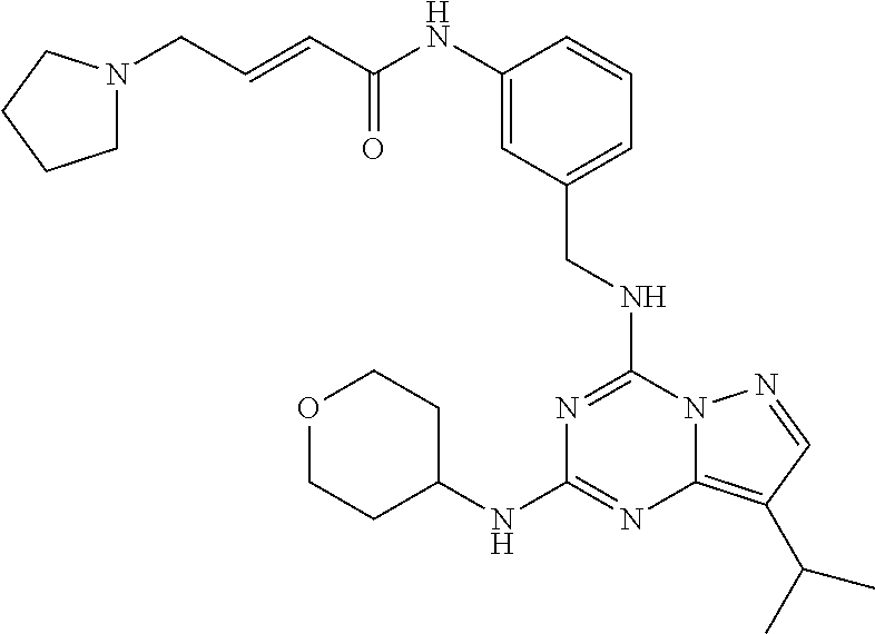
C(C(NC1=CC(CNC2=NC(NC3CCOCC3)=NC3=C(C(C)C)C=NN23)=CC=C1)=O)=CCN1CCCC1
